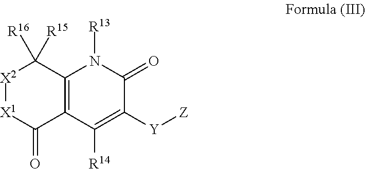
C12=C(N([R13])C(=O)C([Y][Z])=C1[R14])C([R16])([R15])[X2][X1]C2=O
